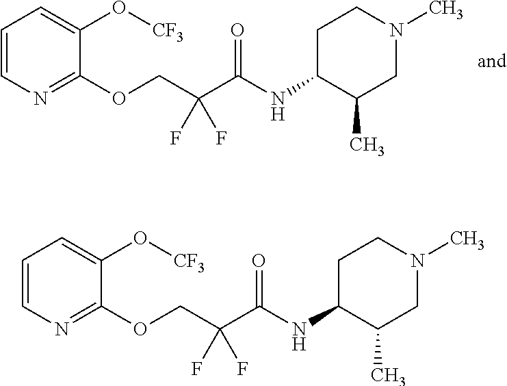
C1=CN=C(OCC(C(NC2C(C)CN(C)CC2)=O)(F)F)C(O[CF3])=C1.C1=CN=C(OCC(C(NC2C(C)CN(C)CC2)=O)(F)F)C(O[CF3])=C1
